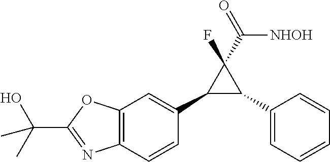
C12=C(C=CC(C3C(C4=CC=CC=C4)C3(F)C([NHOH])=O)=C1)N=C(C(C)(O)C)O2
